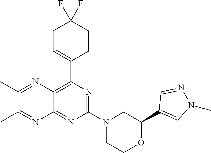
N1=C(N2CC(C3=CN(C)N=C3)OCC2)N=C2C(=C1C1=CCC(F)(F)CC1)N=C(C)C(C)=N2
